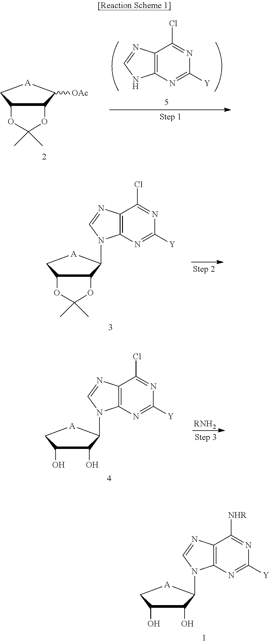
N1=C(Cl)C2=C(N=C1[Y])NC=N2.C12C(C([OAc])[A]C1)OC(C)(C)O2.N1=C(Cl)C2=C(N=C1[Y])N(C1C3C(C[A]1)OC(C)(C)O3)C=N2.N1=C(Cl)C2=C(N=C1[Y])N(C1C(O)C(O)C[A]1)C=N2.[RNH2].N1=C([NHR])C2=C(N=C1[Y])N(C1C(O)C(O)C[A]1)C=N2
